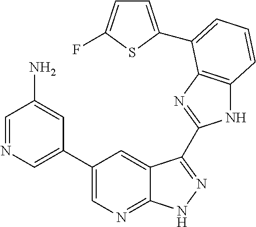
C1(C2=CN=C3C(=C2)C(C2=NC4=C(N2)C=CC=C4C2=CC=C(F)S2)=NN3)=CN=CC(N)=C1
